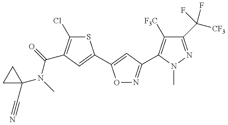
C1(N(C(=O)C2=C(Cl)SC(C3=CC(C4=C([F3C])C(C([CF3])(F)F)=NN4C)=NO3)=C2)C)(C#N)CC1
